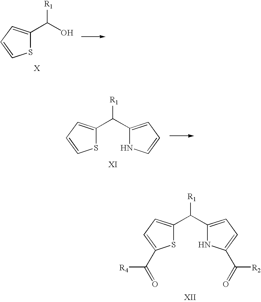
S1C(C(O)[R1])=CC=C1.S1C(C(C2=CC=C(C(=O)[R2])N2)[R1])=CC=C1C(=O)[R4].S1C(C(C2=CC=CN2)[R1])=CC=C1
